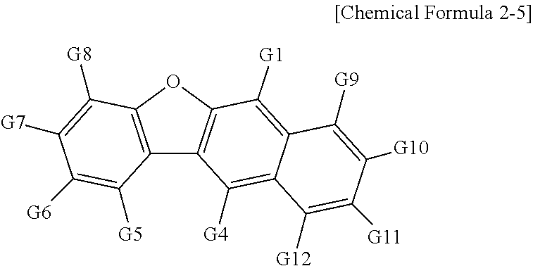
C12=C(OC3=C1C([G4])=C1C(=C3[G1])C([G9])=C([G10])C([G11])=C1[G12])C([G8])=C([G7])C([G6])=C2[G5]
